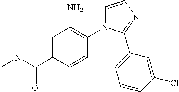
C1=CN=C(C2=CC=CC(Cl)=C2)N1C1=C(N)C=C(C(N(C)C)=O)C=C1
